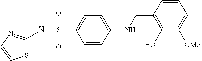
C1(O)=C(CNC2=CC=C(S(NC3=NC=CS3)(=O)=O)C=C2)C=CC=C1[OMe]
